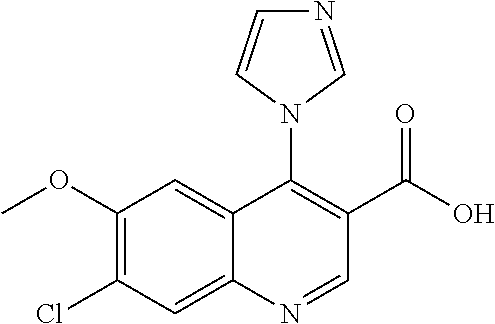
C1(OC)=C(Cl)C=C2C(=C1)C(N1C=NC=C1)=C(C(O)=O)C=N2
